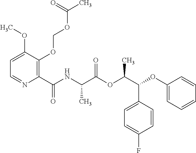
C1=C(OC)C(OCOC(C)=O)=C(C(NC(C(OC(C(OC2=CC=CC=C2)C2=CC=C(F)C=C2)C)=O)C)=O)N=C1
